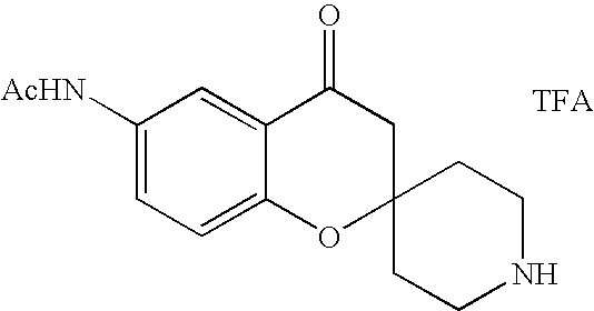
C1([AcHN])=CC=C2C(=C1)C(=O)CC1(O2)CCNCC1
